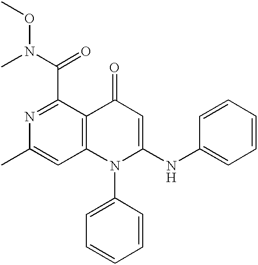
C12=C(C(C(N(C)OC)=O)=NC(C)=C1)C(=O)C=C(NC1=CC=CC=C1)N2C1=CC=CC=C1.[H]
